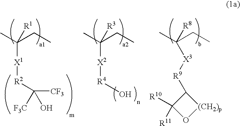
CC(CC)([X1][R2]C([CF3])([F3C])O)[R1].CC(CC)([X2][R4]O)[R3].CC(CC)([X3][R9]C1C([R10])([R11])O[(CH2)p]1)[R8]
